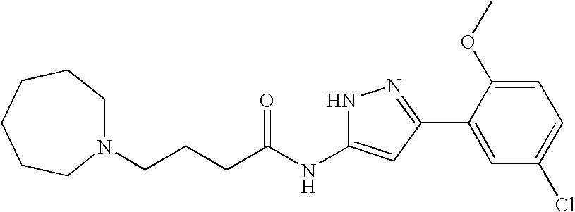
C(NC1=CC(C2=CC(Cl)=CC=C2OC)=NN1)(=O)CCCN1CCCCCC1
